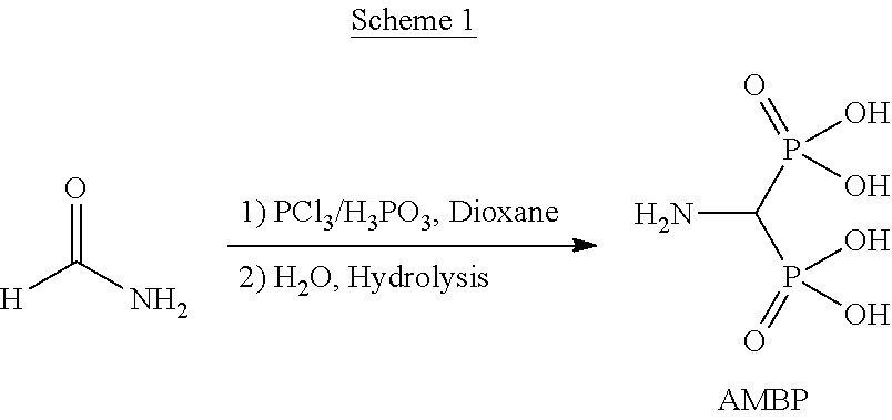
NC(P(=O)(O)O)P(=O)(O)O.O=C(N)[H]
